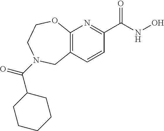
C12=C(C=CC(C(NO)=O)=N1)CN(C(=O)C1CCCCC1)CCO2
